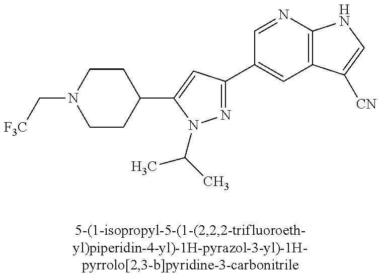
N1=C(C2=CC3=C(N=C2)NC=C3[CN])C=C(C2CCN(C[F3C])CC2)N1C(C)C
